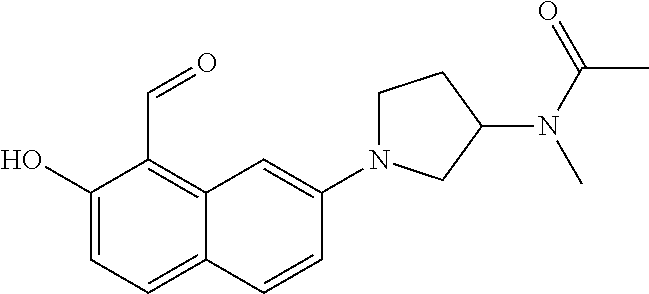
C1(O)=CC=C2C(=C1C=O)C=C(N1CCC(N(C(C)=O)C)C1)C=C2
